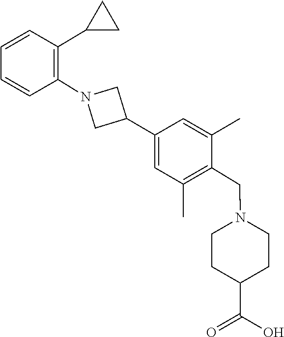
C1=CC(C2CC2)=C(N2CC(C3=CC(C)=C(CN4CCC(C(=O)O)CC4)C(C)=C3)C2)C=C1
